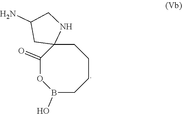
C1C2(C(=O)OB(O)CCC1)NCC(N)C2
